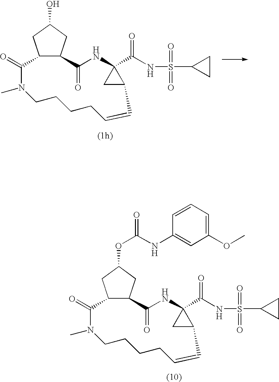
C12C(CC(O)C1)C(=O)NC1(C(NS(=O)(=O)C3CC3)=O)CC1C=CCCCCN(C)C2=O.C12C(CC(OC(NC3=CC(OC)=CC=C3)=O)C1)C(=O)NC1(C(NS(=O)(=O)C3CC3)=O)CC1C=CCCCCN(C)C2=O
